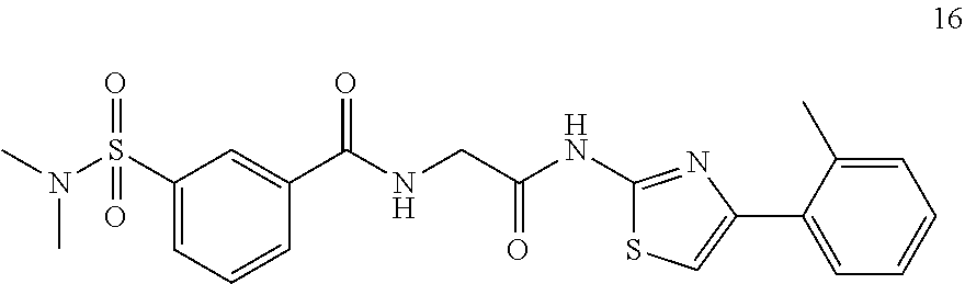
C(C(NC1=NC(C2=CC=CC=C2C)=CS1)=O)NC(C1=CC(S(N(C)C)(=O)=O)=CC=C1)=O
